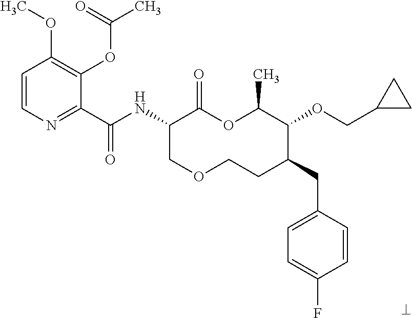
C1(C(NC2COCCC(CC3=CC=C(F)C=C3)C(OCC3CC3)C(C)OC2=O)=O)=NC=CC(OC)=C1OC(C)=O
